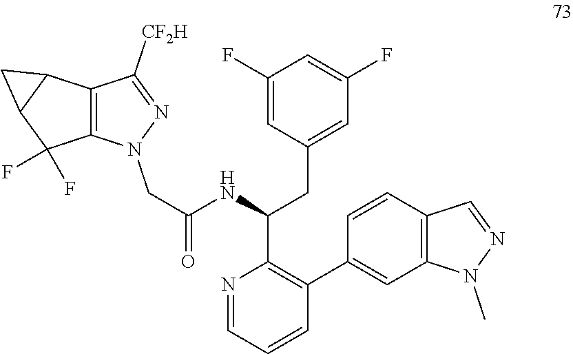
N1=CC=CC(C2=CC3=C(C=C2)C=NN3C)=C1C(NC(=O)CN1C2=C(C([CF2H])=N1)C1C(C2(F)F)C1)CC1=CC(F)=CC(F)=C1
